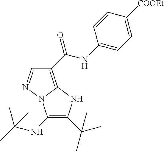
C1=NN2C(=C1C(NC1=CC=C([COOEt])C=C1)=O)NC(C(C)(C)C)=C2NC(C)(C)C
